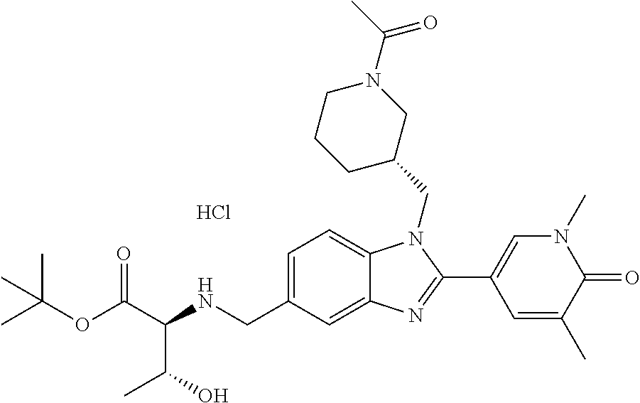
C1=C(CNC(C(OC(C)(C)C)=O)C(O)C)C=C2C(=C1)N(CC1CN(C(C)=O)CCC1)C(C1=CN(C)C(=O)C(C)=C1)=N2.Cl
